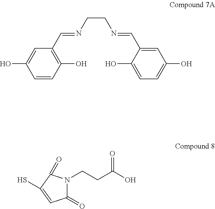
C1=CC(O)=C(C=NCCN=CC2=CC(O)=CC=C2O)C=C1O.C1(=O)N(CCC(=O)O)C(=O)C(S)=C1
